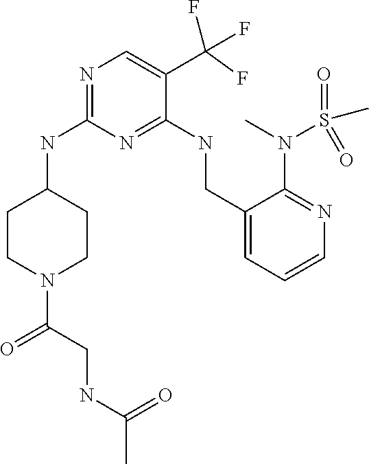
C1CN(C(=O)CNC(C)=O)CCC1NC1=NC=C(C(F)(F)F)C(NCC2=CC=CN=C2N(S(=O)(C)=O)C)=N1
